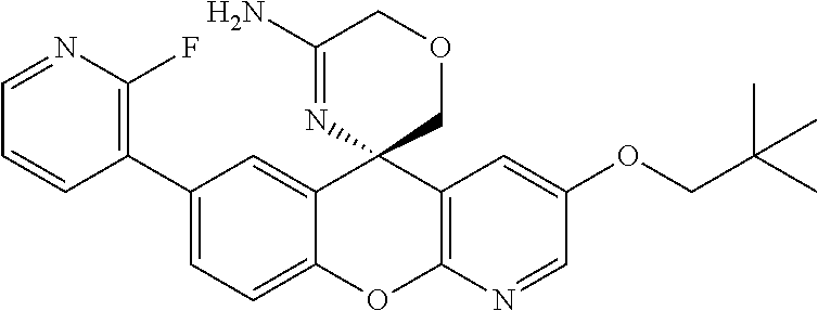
C1(C2=C(F)N=CC=C2)=CC=C2C(=C1)C1(C3=C(O2)N=CC(OCC(C)(C)C)=C3)COCC(N)=N1
